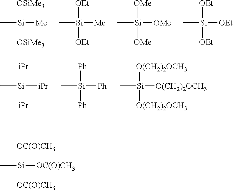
[iPr][Si](C)([iPr])[iPr].[Ph][Si](C)([Ph])[Ph].[O(CH2)2OCH3][Si](C)([O(CH2)2OCH3])[O(CH2)2OCH3].[OSiMe3][Si](C)([OSiMe3])[Me].[OEt][Si](C)([OEt])[Me].[OMe][Si](C)([OMe])[OMe].[OEt][Si](C)([OEt])[OEt].[OC(O)CH3][Si](C)([OC(O)CH3])[OC(O)CH3]
